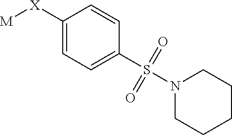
C1=C([X][M])C=CC(S(N2CCCCC2)(=O)=O)=C1
